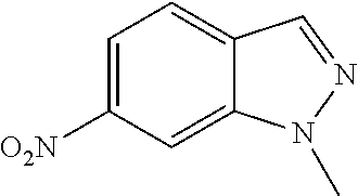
C1=C([O2N])C=C2C(=C1)C=NN2C
